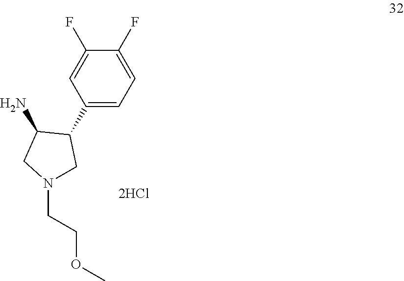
NC1CN(CCOC)CC1C1=CC=C(F)C(F)=C1
